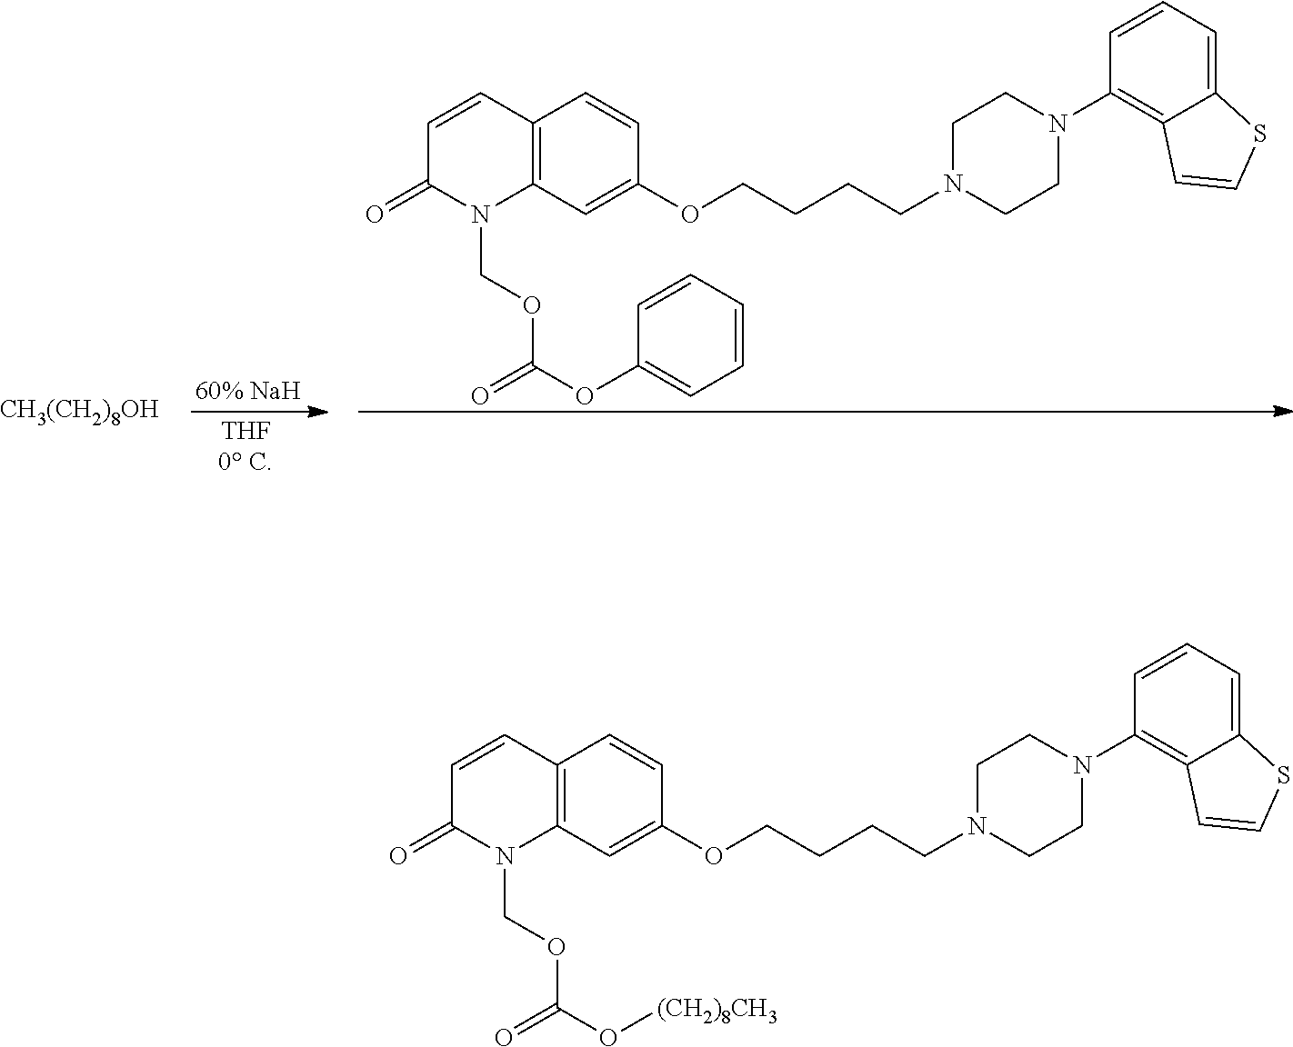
C12=C(C=C(OCCCCN3CCN(C4=C5C(=CC=C4)SC=C5)CC3)C=C1)N(COC(OC1=CC=CC=C1)=O)C(=O)C=C2.[CH3(CH2)8OH].C12=C(C=C(OCCCCN3CCN(C4=C5C(=CC=C4)SC=C5)CC3)C=C1)N(COC(O[(CH2)8CH3])=O)C(=O)C=C2
